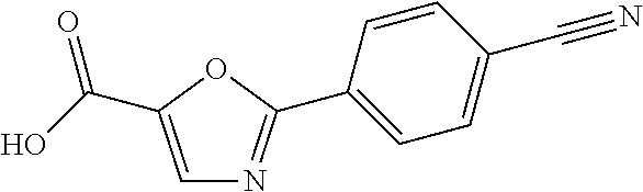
C1=C(C(O)=O)OC(C2=CC=C(C#N)C=C2)=N1
